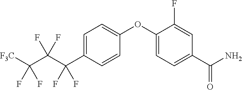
C1=C(C(C(C([F3C])(F)F)(F)F)(F)F)C=CC(OC2=CC=C(C(N)=O)C=C2F)=C1
